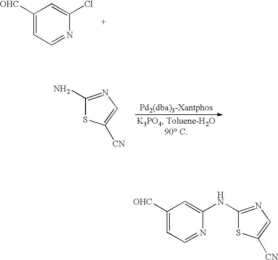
C1([OHC])=CC=NC(Cl)=C1.C1(N)=NC=C([CN])S1.C1([OHC])=CC=NC(NC2=NC=C([CN])S2)=C1
